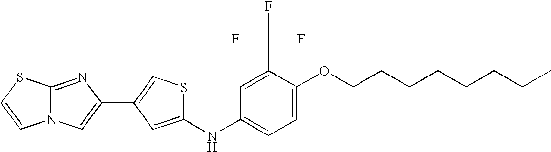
C1(NC2=CC=C(OCCCCCCCC)C(C(F)(F)F)=C2)=CC(C2=CN3C(=N2)SC=C3)=CS1
